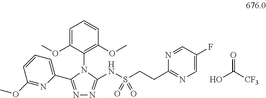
C1=C(OC)C(N2C(C3=CC=CC(OC)=N3)=NN=C2NS(CCC2=NC=C(F)C=N2)(=O)=O)=C(OC)C=C1.O=C([CF3])O
